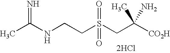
CC(NCCS(CC([CO2H])(C)N)(=O)=O)=N.[2HCl]
